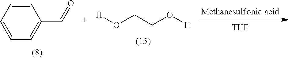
C1=CC=CC=C1C=O.[H]OCCO[H].[THF]
